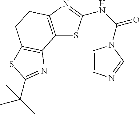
C12=C(N=C(NC(=O)N3C=CN=C3)S1)CCC1=C2N=C(C(C)(C)C)S1
